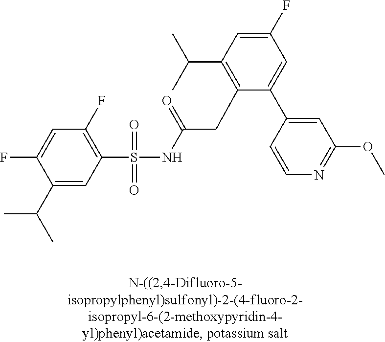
S(=O)(=O)(NC(CC1=C(C(C)C)C=C(F)C=C1C1=CC(OC)=NC=C1)=O)C1=C(F)C=C(F)C(C(C)C)=C1
